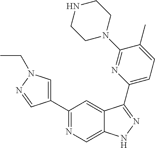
C1(C2=CN(CC)N=C2)=NC=C2C(=C1)C(C1=CC=C(C)C(N3CCNCC3)=N1)=NN2
